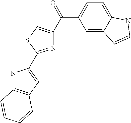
C1(C(=O)C2=CSC(C3=CC4=C(N3)C=CC=C4)=N2)=CC=C2C(=C1)C=CN2
